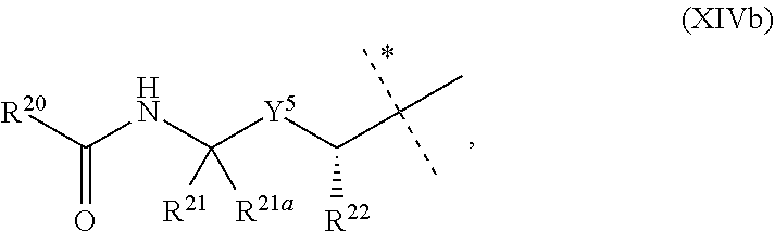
C(=O)([R20])NC([Y5]C(C(C)(C)C)[R22])([R21])[R21a]
